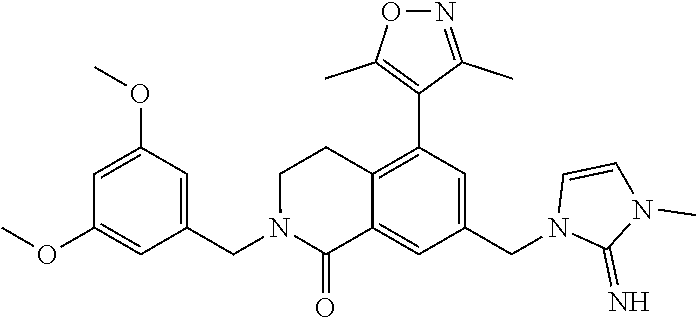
C1(OC)=CC(OC)=CC(CN2C(=O)C3=CC(CN4C(=N)N(C)C=C4)=CC(C4=C(C)ON=C4C)=C3CC2)=C1
